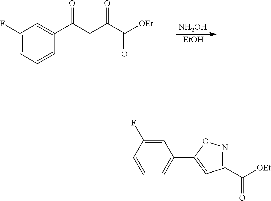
[NH2OH].[EtOH].C1(F)=CC=CC(C(=O)CC(C([OEt])=O)=O)=C1.C1=C(F)C=CC=C1C1=CC(C([OEt])=O)=NO1
